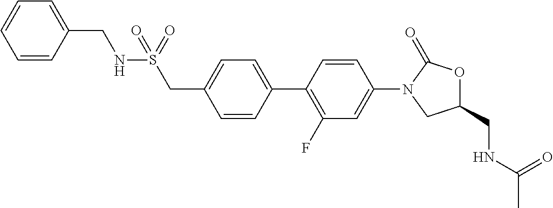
C1(CS(NCC2=CC=CC=C2)(=O)=O)=CC=C(C2=C(F)C=C(N3CC(CNC(C)=O)OC3=O)C=C2)C=C1
